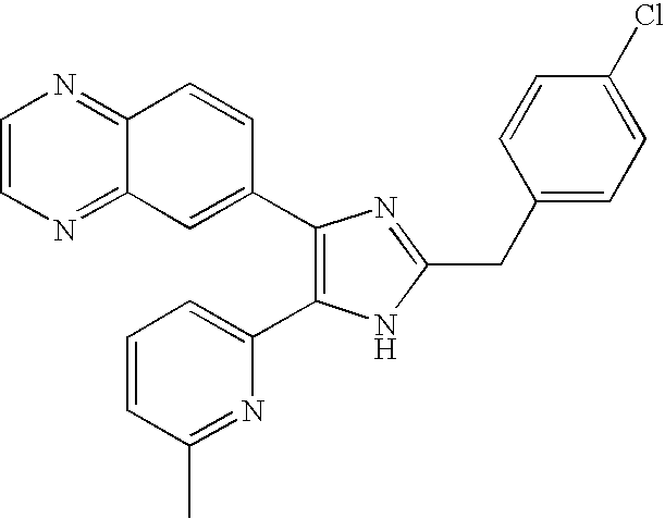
C1=CN=C2C(=N1)C=CC(C1=C(C3=CC=CC(C)=N3)NC(CC3=CC=C(Cl)C=C3)=N1)=C2
